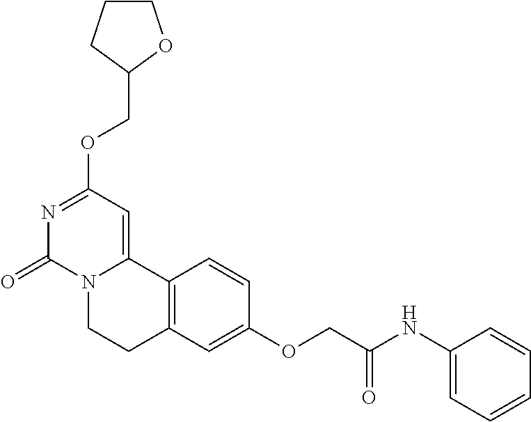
N1=C(OCC2OCCC2)C=C2N(C1=O)CCC1=C2C=CC(OCC(=O)NC2=CC=CC=C2)=C1
